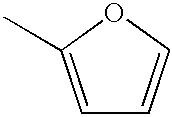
C1=C(C)OC=C1
